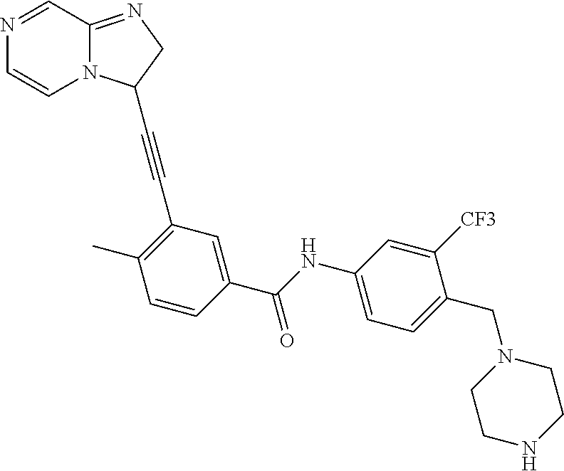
N1=CC2=NCC(C#CC3=C(C)C=CC(C(NC4=CC=C(CN5CCNCC5)C([CF3])=C4)=O)=C3)N2C=C1
